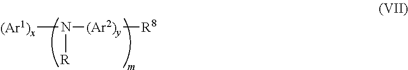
[(Ar1)x]N([(Ar2)y][R8])[R]
